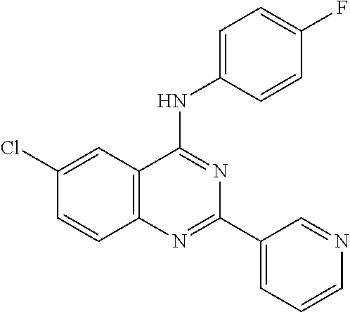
C12=C(C=C(Cl)C=C1)C(NC1=CC=C(F)C=C1)=NC(C1=CC=CN=C1)=N2
